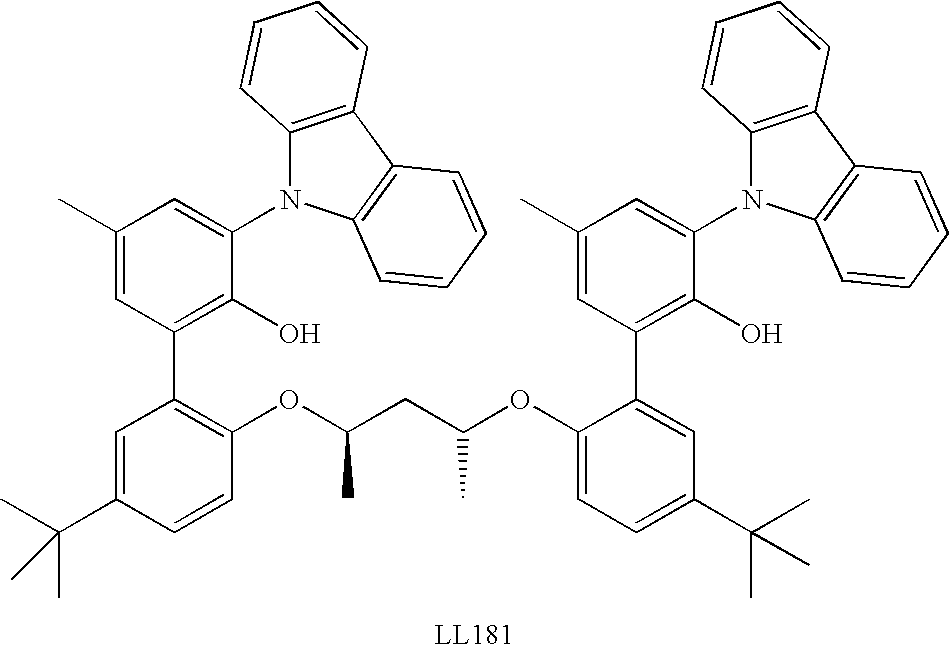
C1=C(C(C)(C)C)C=CC(OC(CC(OC2=CC=C(C(C)(C)C)C=C2C2=C(O)C(N3C4=C(C5=C3C=CC=C5)C=CC=C4)=CC(C)=C2)C)C)=C1C1=C(O)C(N2C3=C(C4=C2C=CC=C4)C=CC=C3)=CC(C)=C1
